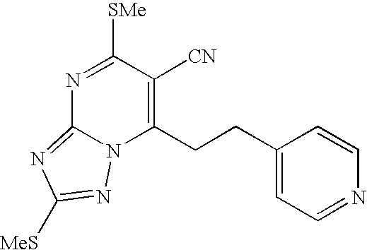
N1=C([SMe])C([CN])=C(CCC2=CC=NC=C2)N2C1=NC([MeS])=N2
